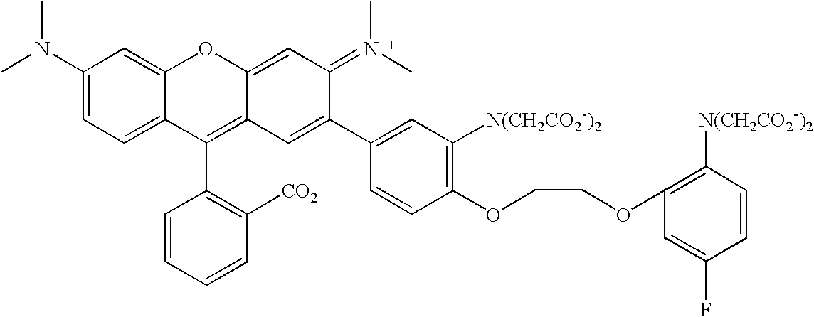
C1(N(C)C)=CC=C2C(=C1)OC1=CC(=N(C)C)C(C3=CC([N(CH2CO2-)2])=C(OCCOC4=C([N(CH2CO2-)2])C=CC(F)=C4)C=C3)=CC1=C2C1=C([CO2])C=CC=C1
